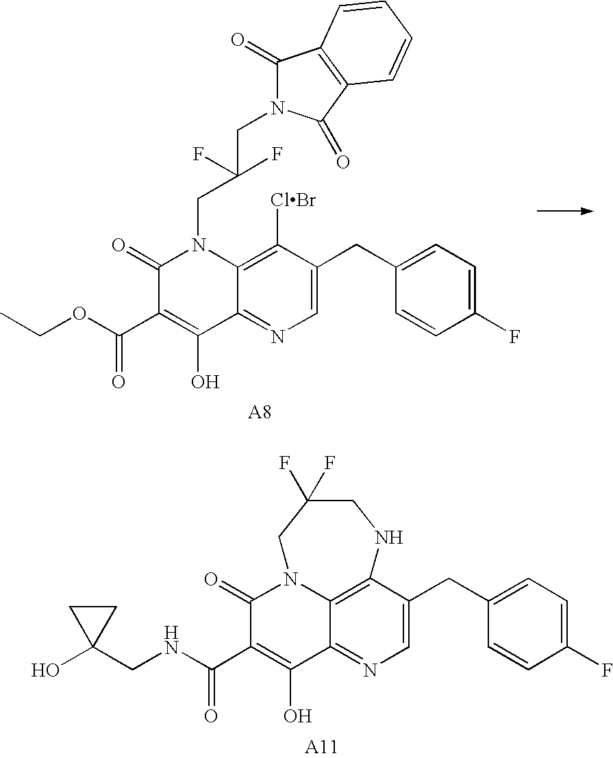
CCOC(C1=C(O)C2=NC=C(CC3=CC=C(F)C=C3)C([ClBr])=C2N(CC(CN2C(=O)C3=C(C2=O)C=CC=C3)(F)F)C1=O)=O.C12=NC=C(CC3=CC=C(F)C=C3)C3=C1N(C(=O)C(C(NCC1(O)CC1)=O)=C2O)CC(F)(F)CN3
